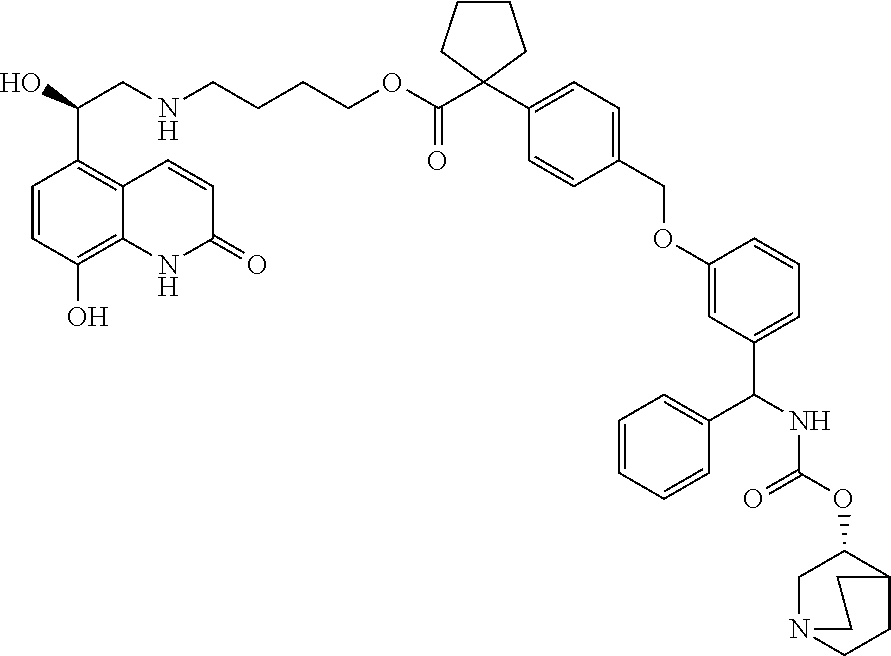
C(C1=C2C=CC(=O)NC2=C(O)C=C1)(CNCCCCOC(=O)C1(C2=CC=C(COC3=CC(C(C4=CC=CC=C4)NC(OC4CN5CCC4CC5)=O)=CC=C3)C=C2)CCCC1)O
